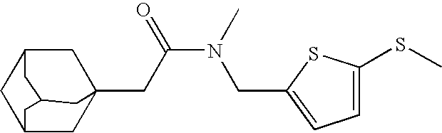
C12CC3(CC(N(C)CC4=CC=C(SC)S4)=O)CC(C1)CC(C2)C3
